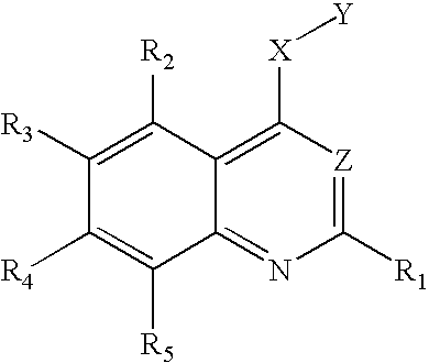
C1([R1])=[Z]C([X][Y])=C2C(=N1)C([R5])=C([R4])C([R3])=C2[R2]
